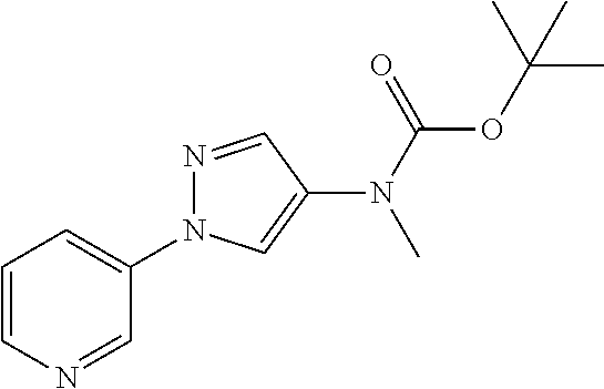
C1=CN=CC(N2N=CC(N(C(=O)OC(C)(C)C)C)=C2)=C1
